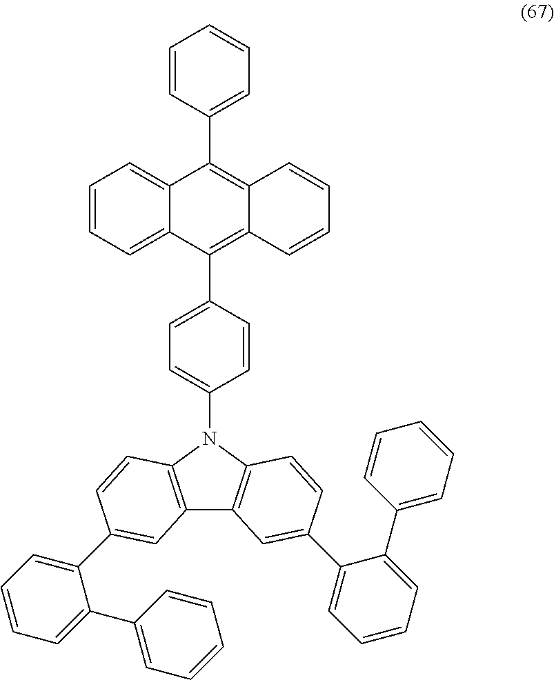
C1=CC(C2=C3C(=C(C4=CC=C(N5C6=C(C7=C5C=CC(C5=CC=CC=C5C5=CC=CC=C5)=C7)C=C(C5=CC=CC=C5C5=CC=CC=C5)C=C6)C=C4)C4=CC=CC=C42)C=CC=C3)=CC=C1
